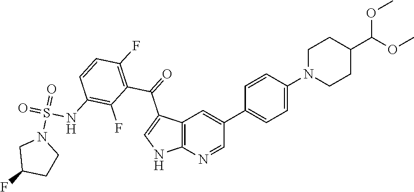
C12=C(N=CC(C3=CC=C(N4CCC(C(OC)OC)CC4)C=C3)=C1)NC=C2C(=O)C1=C(F)C=CC(NS(=O)(=O)N2CC(F)CC2)=C1F
